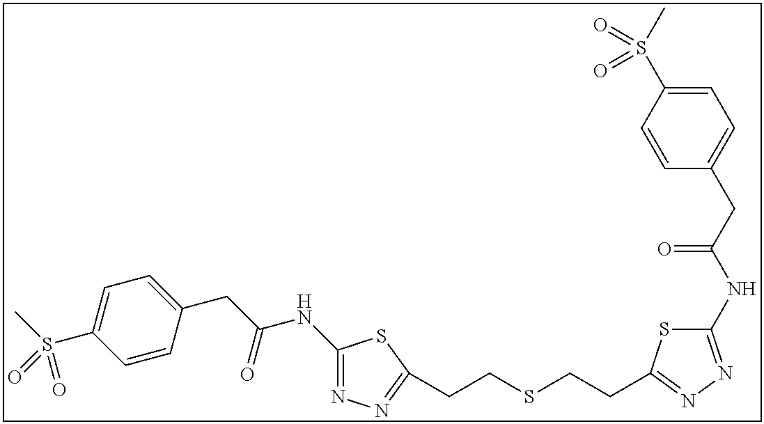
C1(NC(CC2=CC=C(S(C)(=O)=O)C=C2)=O)=NN=C(CCSCCC2=NN=C(NC(CC3=CC=C(S(C)(=O)=O)C=C3)=O)S2)S1
